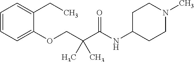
C1=CC=C(OCC(C(NC2CCN(C)CC2)=O)(C)C)C(CC)=C1
